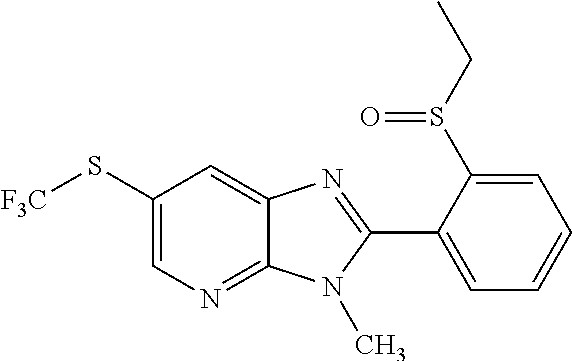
C1(S[F3C])=CN=C2C(=C1)N=C(C1=CC=CC=C1S(CC)=O)N2C
